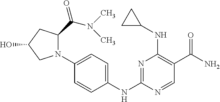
N1=C(NC2=CC=C(N3C(C(N(C)C)=O)CC(O)C3)C=C2)N=CC(C(N)=O)=C1NC1CC1
